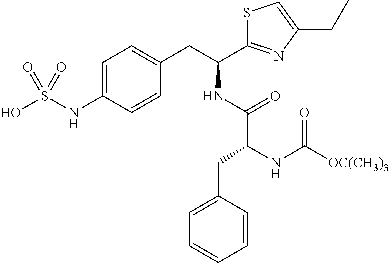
C1=C(NS(O)(=O)=O)C=CC(CC(C2=NC(CC)=CS2)NC(=O)C(CC2=CC=CC=C2)NC([OC(CH3)3])=O)=C1
